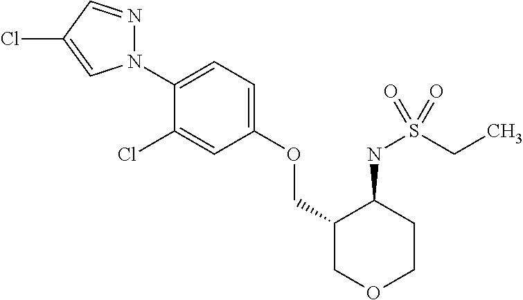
N1(C2=CC=C(OCC3COCCC3NS(CC)(=O)=O)C=C2Cl)N=CC(Cl)=C1
